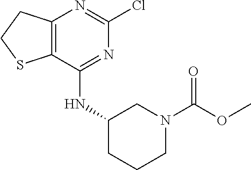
C12=C(C(NC3CCCN(C(OC)=O)C3)=NC(Cl)=N1)SCC2
